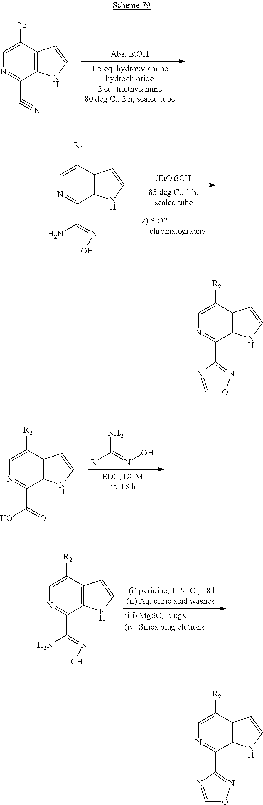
C1=C([R2])C2=C(C(C#N)=N1)NC=C2.NC(=NO)[R1].C1=C([R2])C2=C(C(C(=O)O)=N1)NC=C2.[(EtO)3CH].C1=C([R2])C2=C(C(C(=NO)N)=N1)NC=C2.C1=C([R2])C2=C(C(C(=NO)N)=N1)NC=C2.C1=C([R2])C2=C(C(C3=NOC=N3)=N1)NC=C2.C1=C([R2])C2=C(C(C3=NOC=N3)=N1)NC=C2
